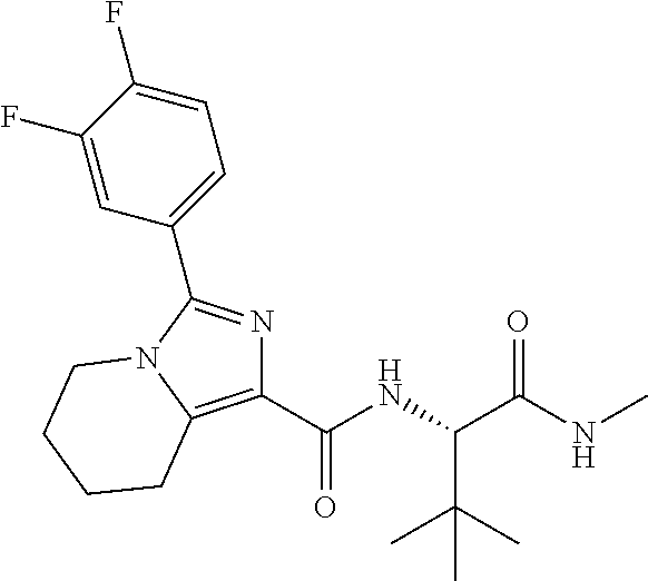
C1(C(NC(C(NC)=O)C(C)(C)C)=O)=C2N(C(C3=CC=C(F)C(F)=C3)=N1)CCCC2
